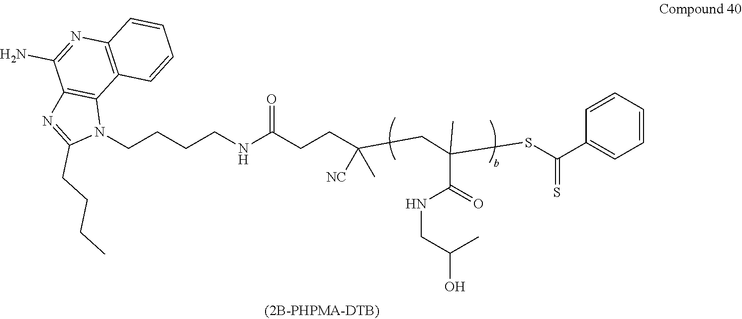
C(CC(SC(C1=CC=CC=C1)=S)(C)C(NCC(O)C)=O)(CCC(NCCCCN1C2=C(N=C1CCCC)C(N)=NC1=C2C=CC=C1)=O)(C)[NC]
